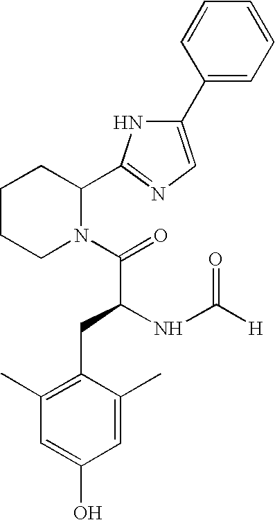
C1(C2=CN=C(C3CCCCN3C(=O)C(NC([H])=O)CC3=C(C)C=C(O)C=C3C)N2)=CC=CC=C1
